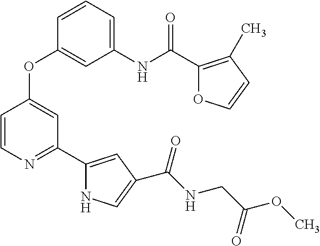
C1(NC(C2=C(C)C=CO2)=O)=CC=CC(OC2=CC(C3=CC(C(=O)NCC(OC)=O)=CN3)=NC=C2)=C1
